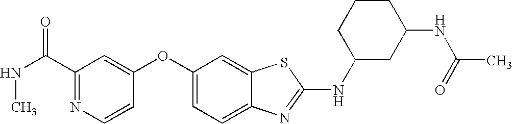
N1=C(C(NC)=O)C=C(OC2=CC=C3C(=C2)SC(NC2CC(NC(C)=O)CCC2)=N3)C=C1
